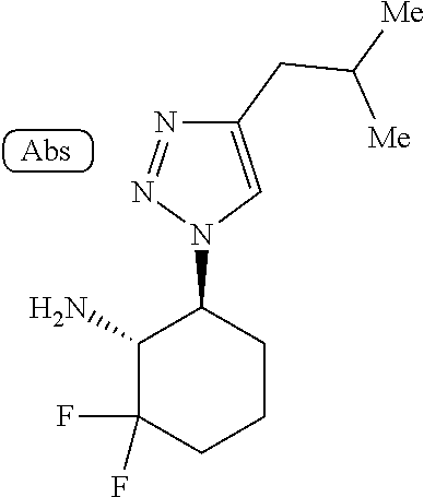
C1(N)C(F)(F)CCCC1N1C=C(CC([Me])[Me])N=N1
